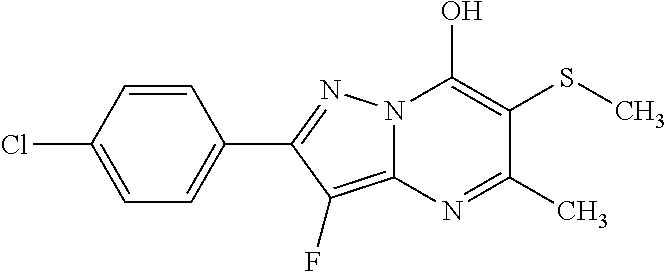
C12=C(F)C(C3=CC=C(Cl)C=C3)=NN1C(O)=C(SC)C(C)=N2
